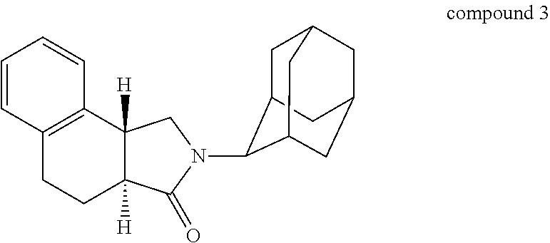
C1C2C(N3C(=O)C4([H])CCC5=C(C=CC=C5)C4([H])C3)C3CC(CC1C3)C2
